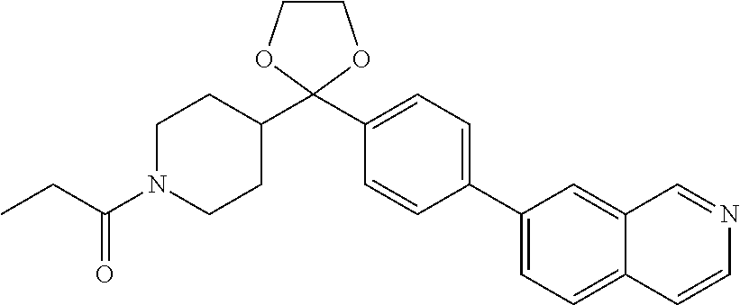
C1(C2=CC=C3C(=C2)C=NC=C3)=CC=C(C2(C3CCN(C(CC)=O)CC3)OCCO2)C=C1
